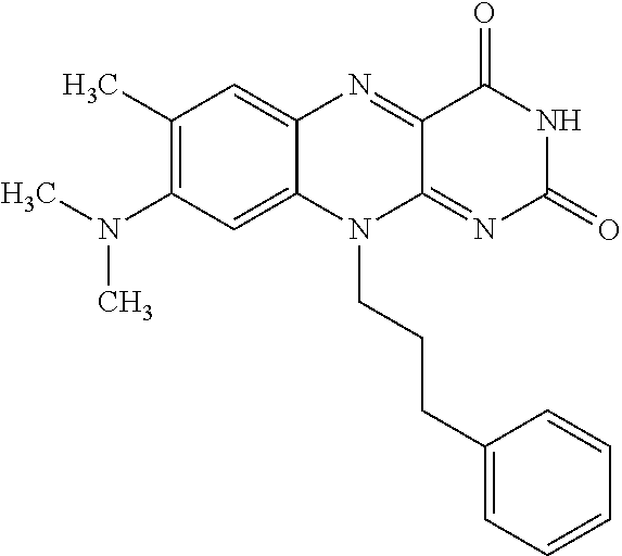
C1(C)=C(N(C)C)C=C2C(=C1)N=C1C(=NC(=O)NC1=O)N2CCCC1=CC=CC=C1
